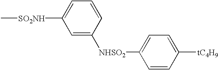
C[SO2NH]C1=CC=CC([NHSO2]C2=CC=C([tC4H9])C=C2)=C1
